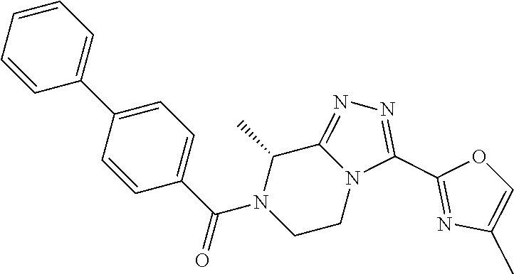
C1=C(C2=CC=CC=C2)C=CC(C(N2CCN3C(=NN=C3C3=NC(C)=CO3)C2C)=O)=C1
